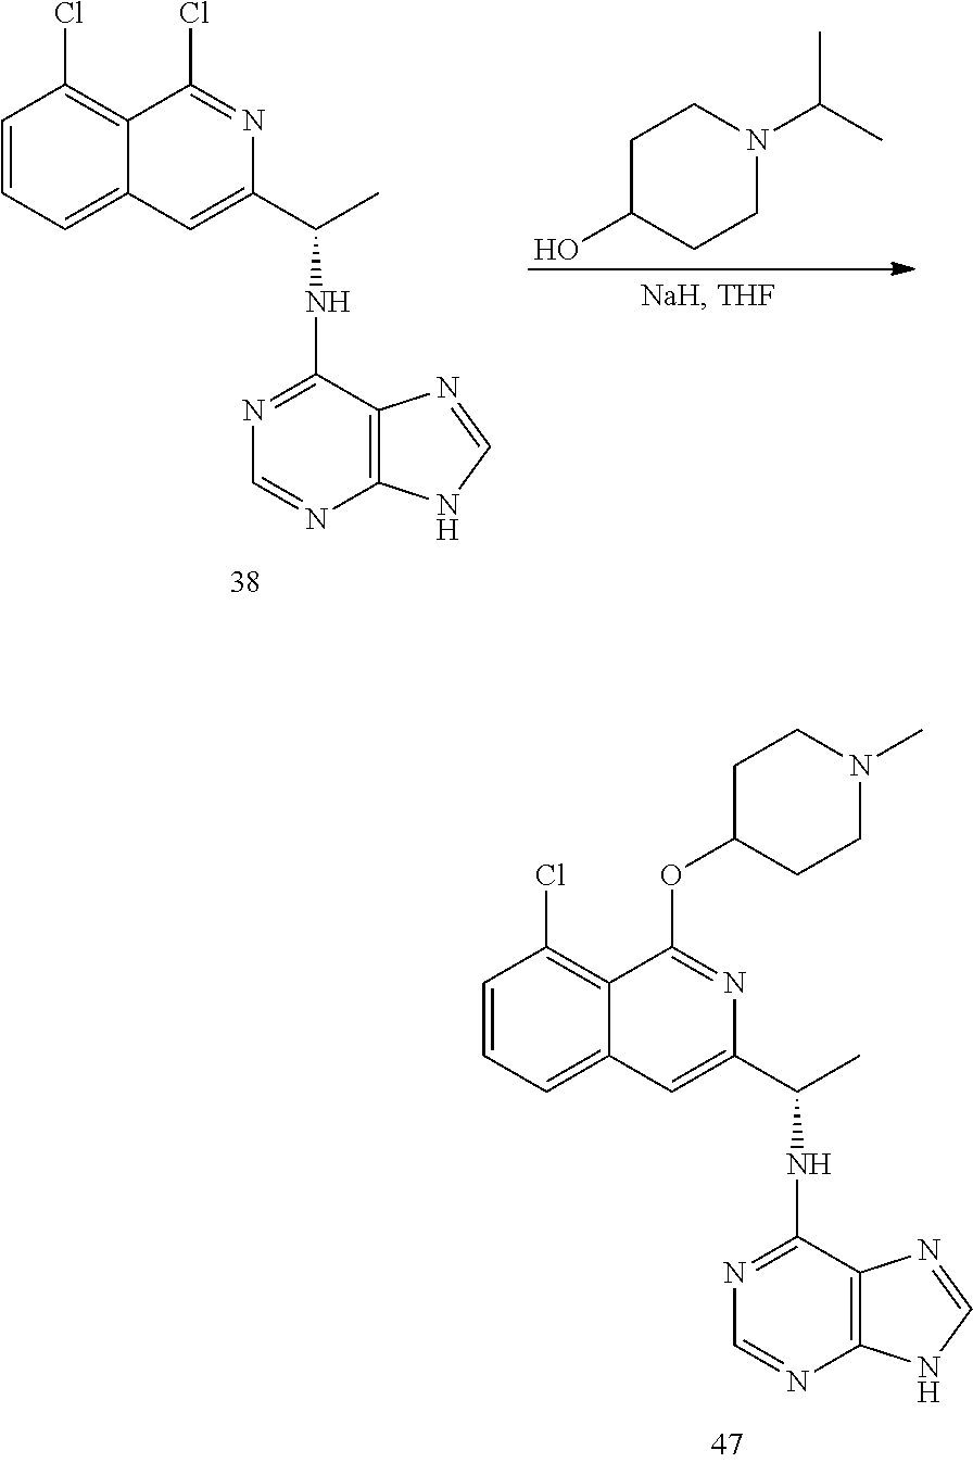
C1=CC=C2C(=C1Cl)C(OC1CCN(C)CC1)=NC(C(C)NC1=NC=NC3=C1N=CN3)=C2.C1=CC=C2C(=C1Cl)C(Cl)=NC(C(C)NC1=NC=NC3=C1N=CN3)=C2.OC1CCN(C(C)C)CC1
